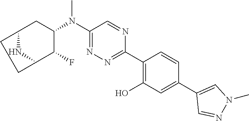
C1(C2=C(O)C=C(C3=CN(C)N=C3)C=C2)=NN=C(N(C2CC3NC(C2F)CC3)C)C=N1
